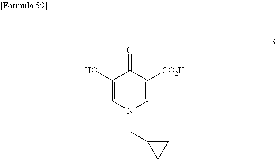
C1(O)=CN(CC2CC2)C=C([CO2H])C1=O
